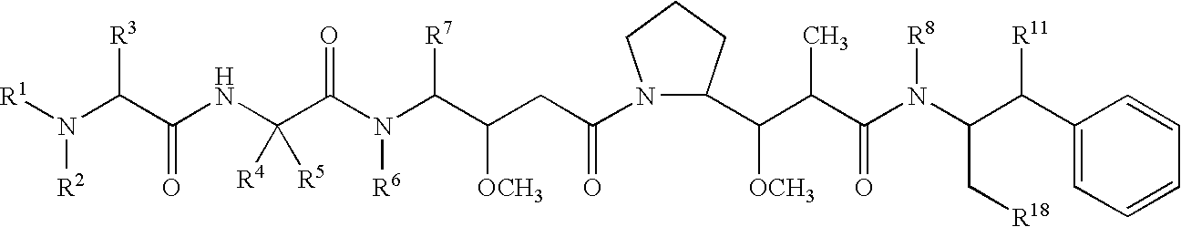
[R1]N(C(C(NC(C(N(C(C(CC(N1C(C(C(C(N(C(C([R11])C2=CC=CC=C2)C[R18])[R8])=O)C)[OCH3])CCC1)=O)[OCH3])[R7])[R6])=O)([R4])[R5])=O)[R3])[R2]
